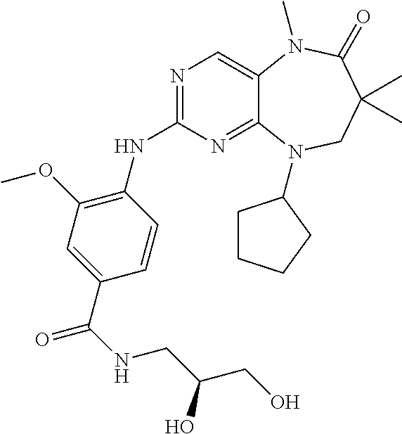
N1=C(NC2=C(OC)C=C(C(NCC(CO)O)=O)C=C2)N=C2C(=C1)N(C)C(=O)C(C)(C)CN2C1CCCC1
